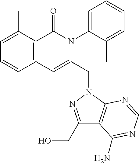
C1=C(C)C2=C(C=C1)C=C(CN1C3=C(C(CO)=N1)C(N)=NC=N3)N(C1=CC=CC=C1C)C2=O
